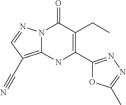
N12C(=C(C#N)C=N1)NC(C1=NN=C(C)O1)=C(CC)C2=O
